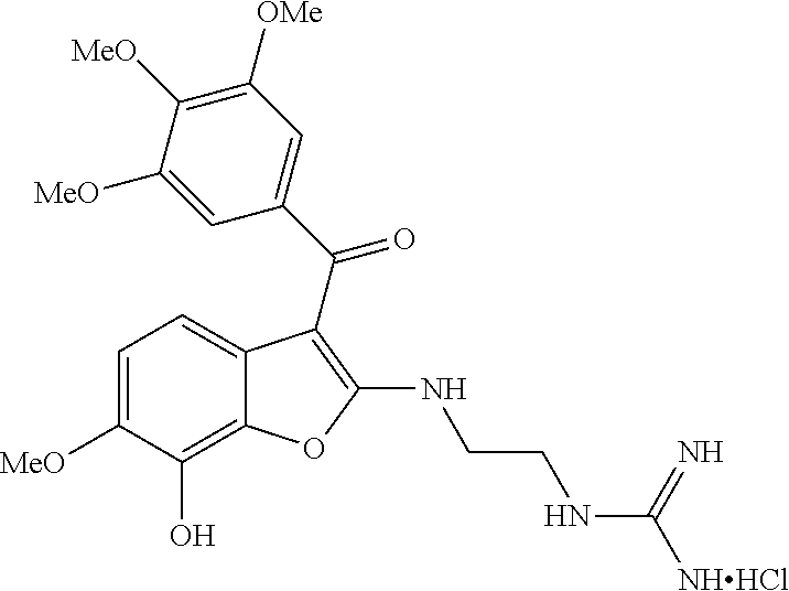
C1=C([MeO])C(O)=C2C(=C1)C(C(C1=CC([OMe])=C([MeO])C([MeO])=C1)=O)=C(NCCNC([NHHCl])=N)O2
